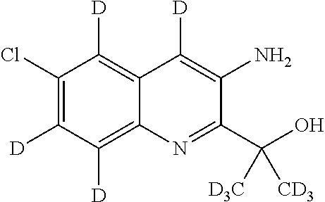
C12=C([D])C(Cl)=C([D])C([D])=C1N=C(C(O)([CD3])[D3C])C(N)=C2[D]
